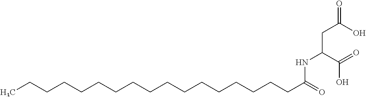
CCCCCCCCCCCCCCCCCC(=O)NC(CC(=O)O)C(=O)O
